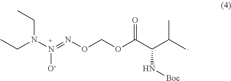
CCN(N(=NOCOC(C(C(C)C)N[Boc])=O)[O-])CC
